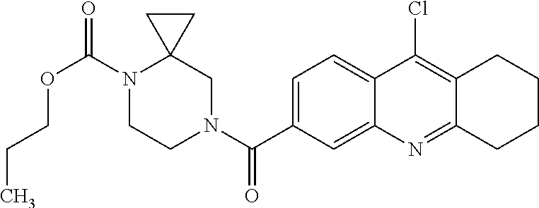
N1(C(OCCC)=O)CCN(C(=O)C2=CC=C3C(=C2)N=C2C(=C3Cl)CCCC2)CC12CC2
